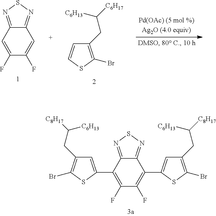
C12=NSN=C1C(C1=CC(CC([C8H17])[C6H13])=C(Br)S1)=C(F)C(F)=C2C1=CC(CC([C8H17])[C6H13])=C(Br)S1.C12=NSN=C1C=C(F)C(F)=C2.C1(CC([C6H17])[C6H13])=C(Br)SC=C1
